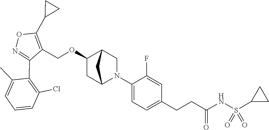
C1(C2=C(Cl)C=CC=C2C)=NOC(C2CC2)=C1COC1CC2N(C3=CC=C(CCC(NS(C4CC4)(=O)=O)=O)C=C3F)CC1C2
